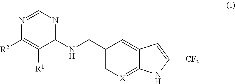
N1=CN=C(NCC2=C[X]=C3C(=C2)C=C([CF3])N3)C([R1])=C1[R2]
